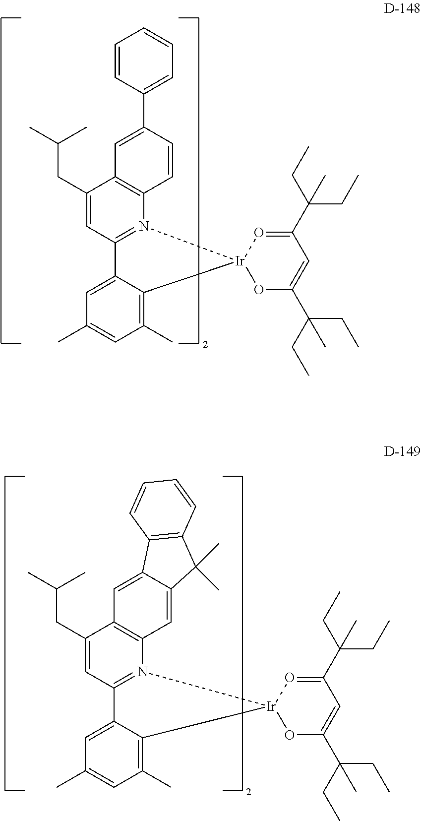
[Ir]12(N3=C(C=C(CC(C)C)C4=C3C=CC(C3=CC=CC=C3)=C4)C3=CC(C)=CC(C)=C13)OC(C(CC)(CC)C)=CC(C(CC)(CC)C)=O2.[Ir]12(N3=C(C=C(CC(C)C)C4=C3C=C3C(=C4)C4=C(C3(C)C)C=CC=C4)C3=CC(C)=CC(C)=C13)OC(C(CC)(CC)C)=CC(C(CC)(CC)C)=O2
